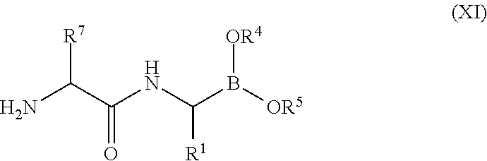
[R7]C(C(NC(B([OR5])[OR4])[R1])=O)N
